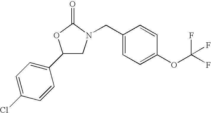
C1=C(Cl)C=CC(C2CN(CC3=CC=C(OC(F)(F)F)C=C3)C(=O)O2)=C1
